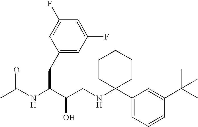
CC(NC(C(CNC1(C2=CC=CC(C(C)(C)C)=C2)CCCCC1)O)CC1=CC(F)=CC(F)=C1)=O
